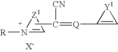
N1([R])=C[Z1]1.CC(=[Q]C1=C[Y1]1)[CN]
